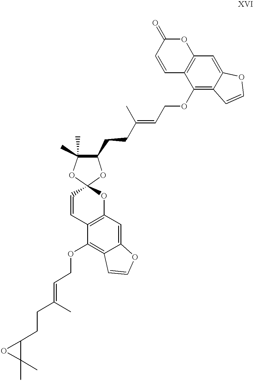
O1C2(C=CC3=C1C=C1C(=C3OCC=C(CCC3C(C)(C)O3)C)C=CO1)OC(CCC(=CCOC1=C3C(=CC4=C1C=CC(=O)O4)OC=C3)C)C(C)(C)O2
